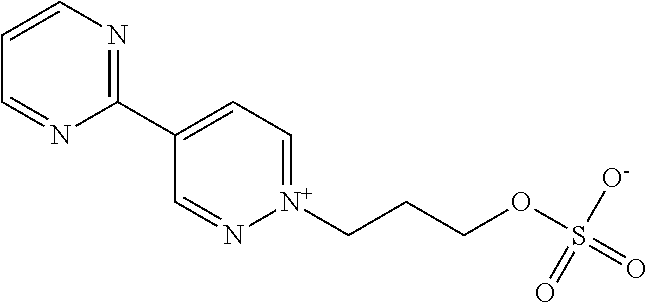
C1=CN=C(C2=CC=[N+](CCCOS(=O)([O-])=O)N=C2)N=C1
